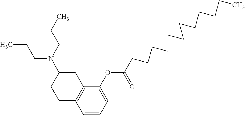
CCCN(C1CCC2=C(C1)C(OC(CCCCCCCCCCCC)=O)=CC=C2)CCC
